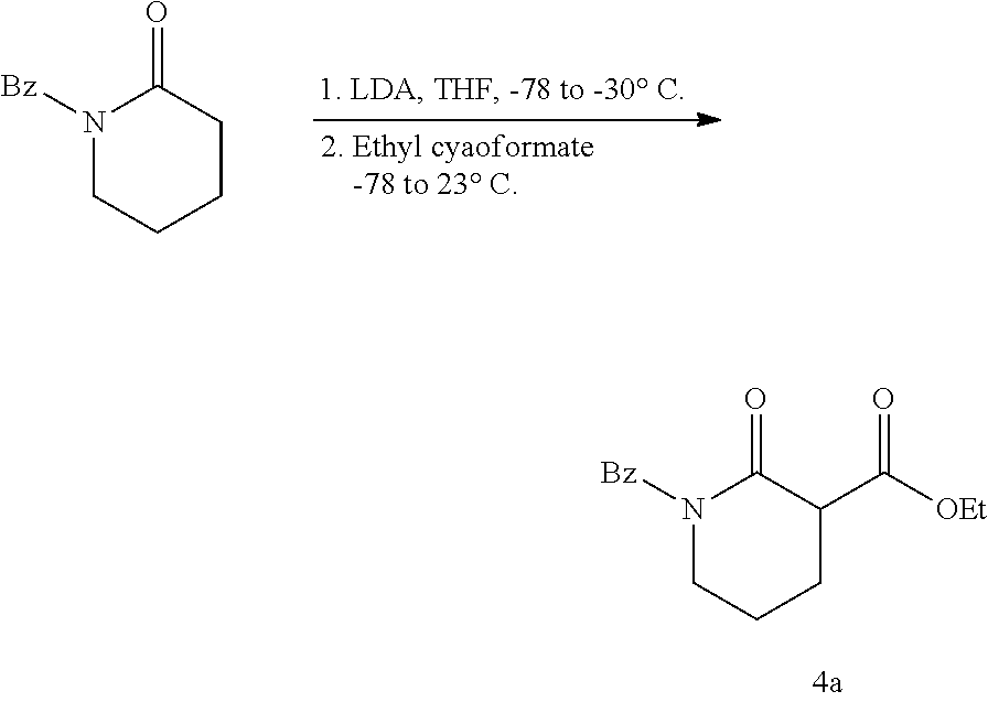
N1([Bz])CCCCC1=O.N1([Bz])CCCC(C([OEt])=O)C1=O
